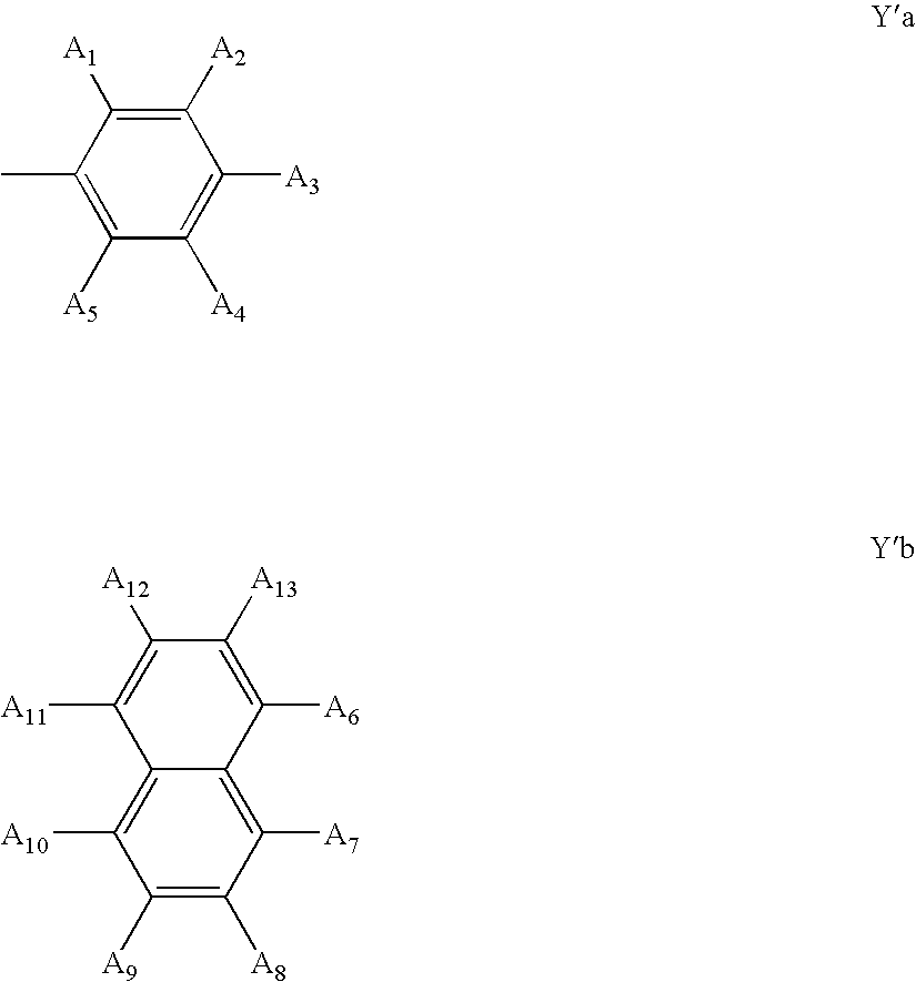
C1([A11])=C([A12])C([A13])=C([A6])C2=C([A7])C([A8])=C([A9])C([A10])=C12.C1(C)=C([A5])C([A4])=C([A3])C([A2])=C1[A1]
